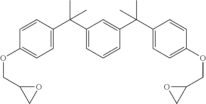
C1=CC(C(C2=CC=CC(C(C3=CC=C(OCC4OC4)C=C3)(C)C)=C2)(C)C)=CC=C1OCC1CO1
